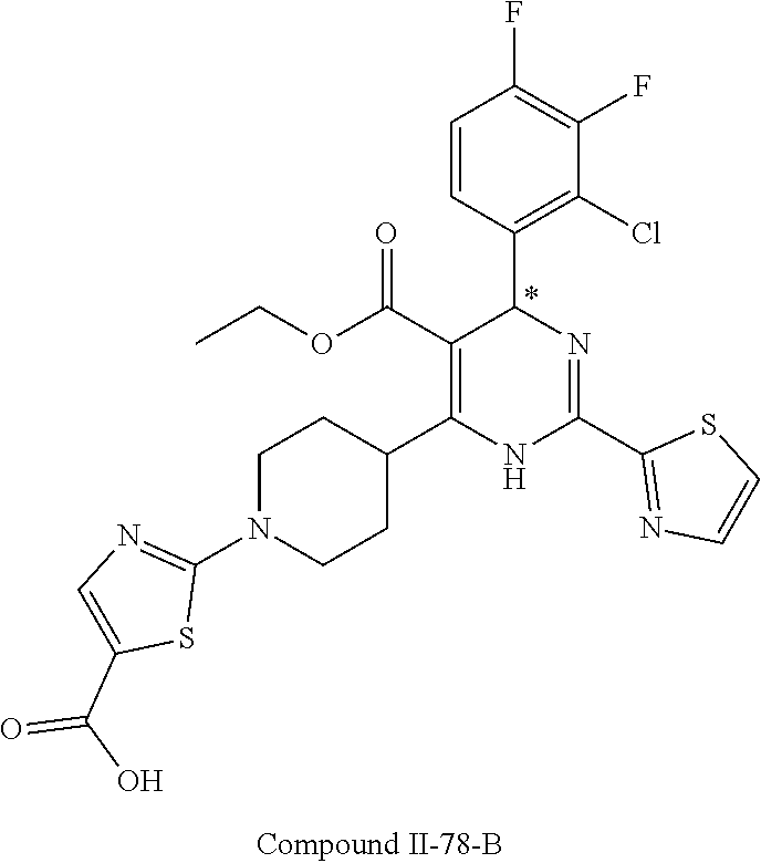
C1(F)=C(F)C=CC(C2N=C(C3=NC=CS3)NC(C3CCN(C4=NC=C(C(=O)O)S4)CC3)=C2C(OCC)=O)=C1Cl
